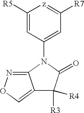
C1([R5])=CC(N2C(=O)C([R3])([R4])C3=CON=C32)=CC([R7])=[z]1
